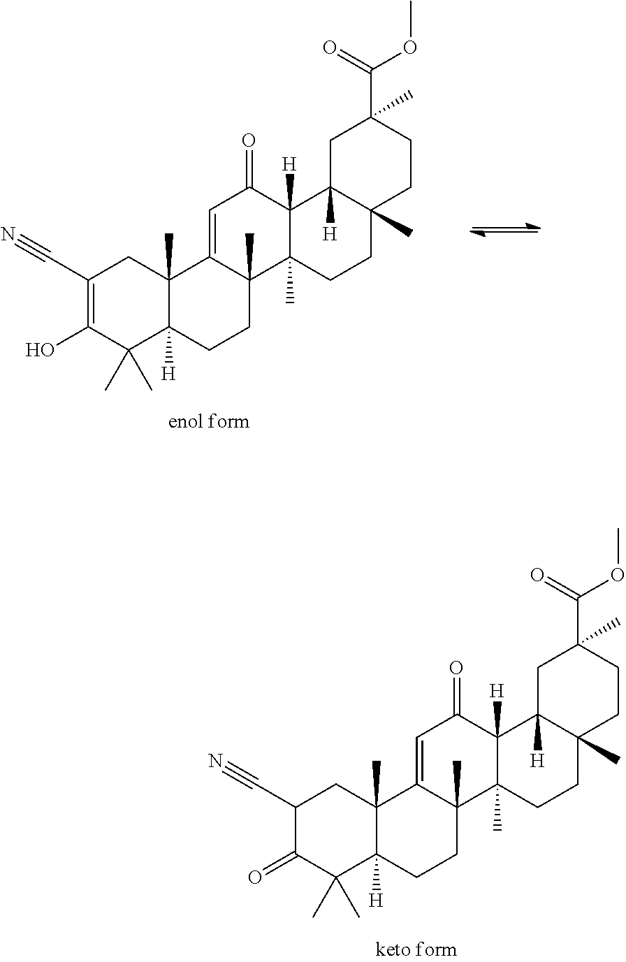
C1(C#N)C(=O)C(C)(C)C2([H])C(C)(C1)C1=CC(=O)C3([H])C(C)(C1(C)CC2)CCC1(C)CCC(C(=O)OC)(C)CC31[H].C1(C#N)=C(O)C(C)(C)C2([H])C(C)(C1)C1=CC(=O)C3([H])C(C)(C1(C)CC2)CCC1(C)CCC(C(=O)OC)(C)CC31[H]
